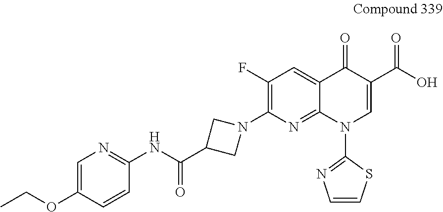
C1(N2CC(C(=O)NC3=NC=C(OCC)C=C3)C2)=C(F)C=C2C(=N1)N(C1=NC=CS1)C=C(C(O)=O)C2=O
